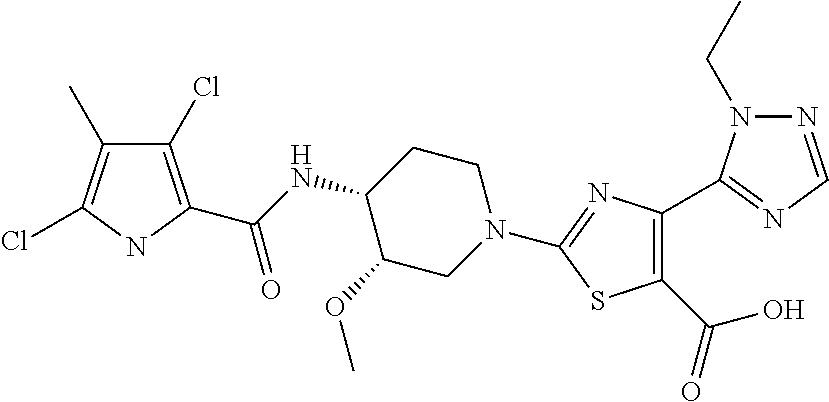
C1(Cl)=C(C(NC2C(OC)CN(C3=NC(C4=NC=NN4CC)=C(C(O)=O)S3)CC2)=O)NC(Cl)=C1C
